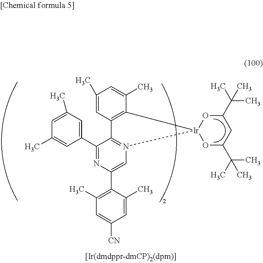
C1=C(C)C=C(C2=NC(C3=C(C)C=C([CN])C=C3C)=CN3=C2C2=C(C(C)=CC(C)=C2)[Ir]32OC(C(C)(C)C)CC(C(C)(C)C)O2)C=C1C
